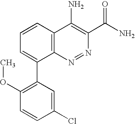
C1=CC2=C(C(C3=C(OC)C=CC(Cl)=C3)=C1)N=NC(C(N)=O)=C2N
